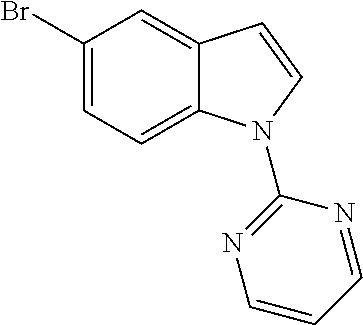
C1(Br)=CC=C2C(=C1)C=CN2C1=NC=CC=N1
